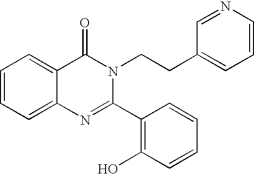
C1=CC=C2C(=C1)C(=O)N(CCC1=CC=CN=C1)C(C1=C(O)C=CC=C1)=N2
